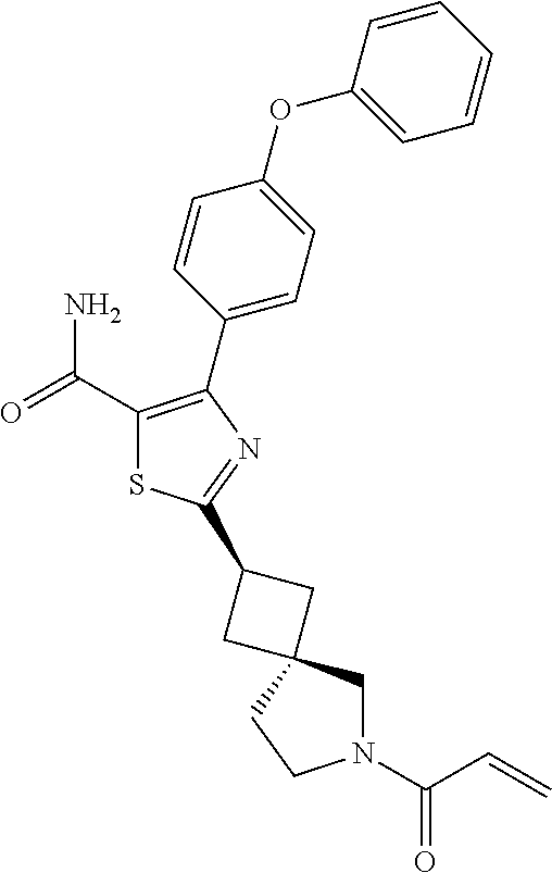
C1(C(=O)N)=C(C2=CC=C(OC3=CC=CC=C3)C=C2)N=C(C2CC3(C2)CN(C(C=C)=O)CC3)S1
